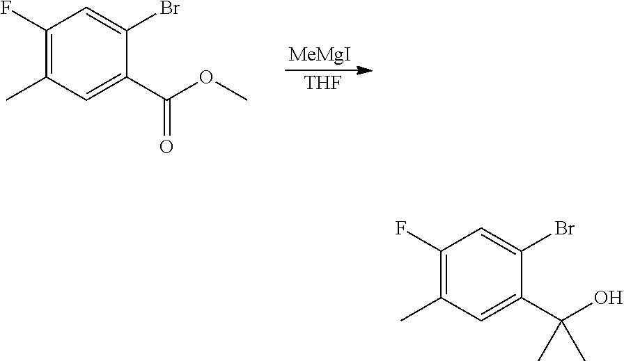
[MeMgI].[THF].C1(F)=C(C)C=C(C(OC)=O)C(Br)=C1.C1(F)=C(C)C=C(C(O)(C)C)C(Br)=C1
